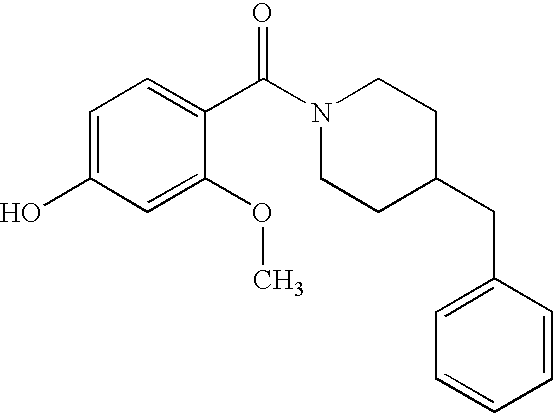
C1=C(O)C=C(OC)C(C(N2CCC(CC3=CC=CC=C3)CC2)=O)=C1
